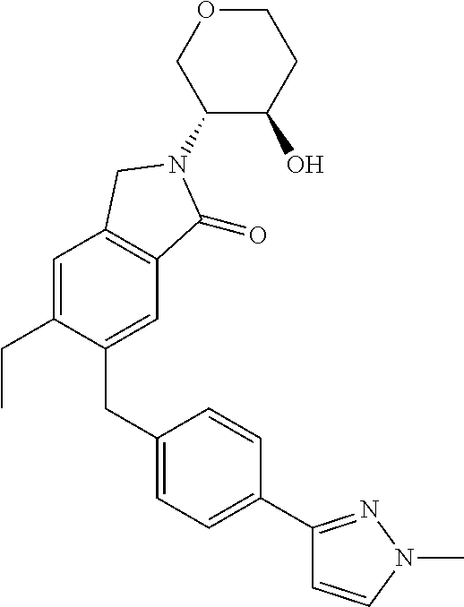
C1(CC2=CC=C(C3=NN(C)C=C3)C=C2)=CC2=C(C=C1CC)CN(C1C(O)CCOC1)C2=O
